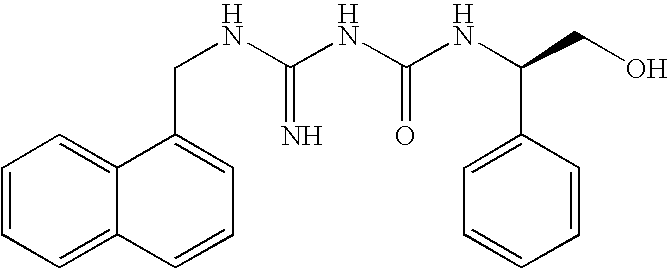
C1=CC=C2C(=C1)C(CNC(NC(NC(C1=CC=CC=C1)CO)=O)=N)=CC=C2
